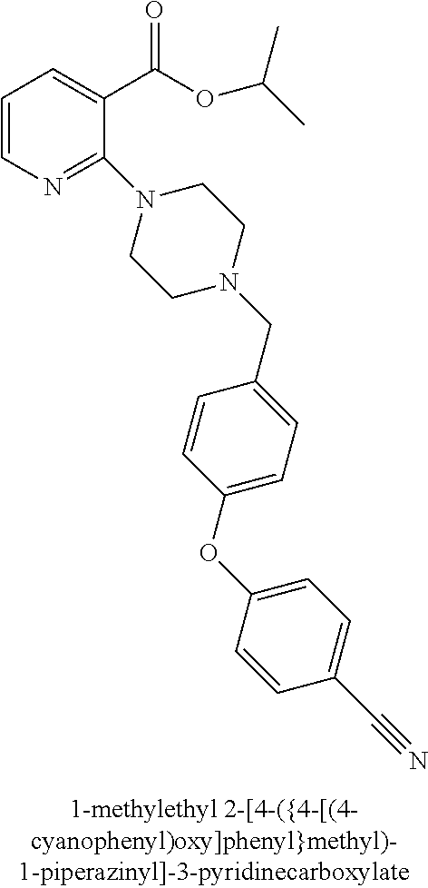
C1=CN=C(N2CCN(CC3=CC=C(OC4=CC=C(C#N)C=C4)C=C3)CC2)C(C(OC(C)C)=O)=C1
